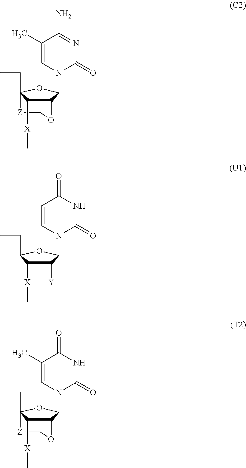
C1([Y])C(N2C=CC(=O)NC2=O)OC(CC)C1[X]C.C1OC2C(N3C=C(C)C(N)=NC3=O)OC(CC)([Z]1)C2[X]C.C1OC2C(N3C=C(C)C(=O)NC3=O)OC(CC)([Z]1)C2[X]C
